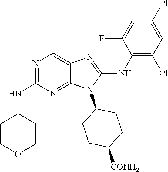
N1=C(NC2CCOCC2)N=C2C(=C1)N=C(NC1=C(Cl)C=C(Cl)C=C1F)N2C1CCC([CONH2])CC1
